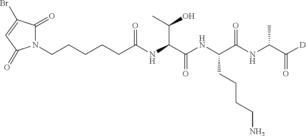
N1(CCCCCC(NC(C(NC(C(NC(C([D])=O)C)=O)CCCCN)=O)C(C)O)=O)C(=O)C(Br)=CC1=O
